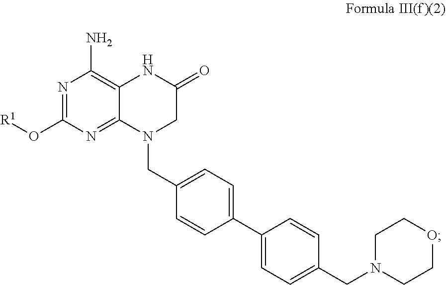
O1CCN(CC2=CC=C(C3=CC=C(CN4C5=NC(O[R1])=NC(N)=C5NC(=O)C4)C=C3)C=C2)CC1
